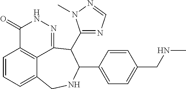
C1=CC=C2C3=C1C(=O)NN=C3C(C1=NC=NN1C)C(C1=CC=C(CNC)C=C1)NC2
